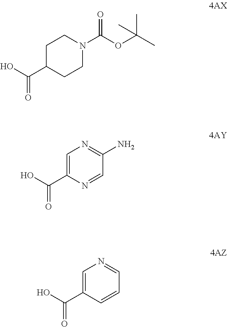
C1=C(C(=O)O)N=CC(N)=N1.C1C(C(=O)O)CCN(C(=O)OC(C)(C)C)C1.C1=C(C(=O)O)C=CC=N1
